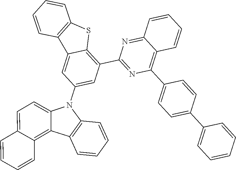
C1=C(C2=CC=CC=C2)C=CC(C2=C3C(=NC(C4=C5C(=CC(N6C7=CC=C8C(=C7C7=C6C=CC=C7)C=CC=C8)=C4)C4=C(S5)C=CC=C4)=N2)C=CC=C3)=C1
